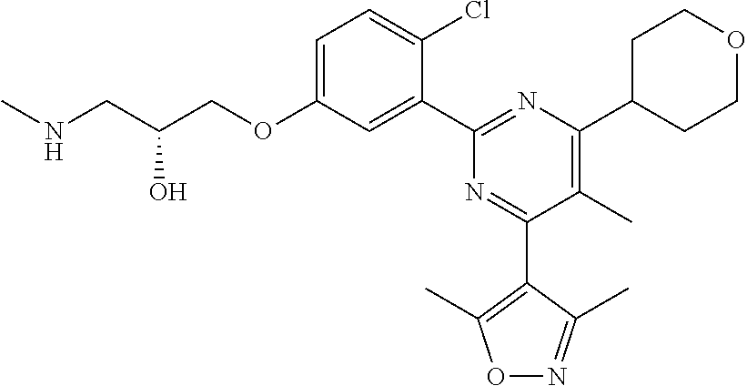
C1=C(OCC(CNC)O)C=C(C2=NC(C3CCOCC3)=C(C)C(C3=C(C)ON=C3C)=N2)C(Cl)=C1
